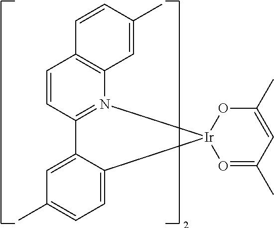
C12=CC(C)=CC=C1[Ir]1(N3=C2C=CC2=C3C=C(C)C=C2)OC(C)=CC(C)=O1
